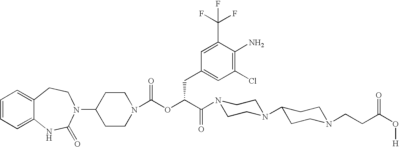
C1(N2C(=O)NC3=CC=CC=C3CC2)CCN(C(OC(C(=O)N2CCN(C3CCN(CCC(O[H])=O)CC3)CC2)CC2=CC(Cl)=C(N)C(C(F)(F)F)=C2)=O)CC1
